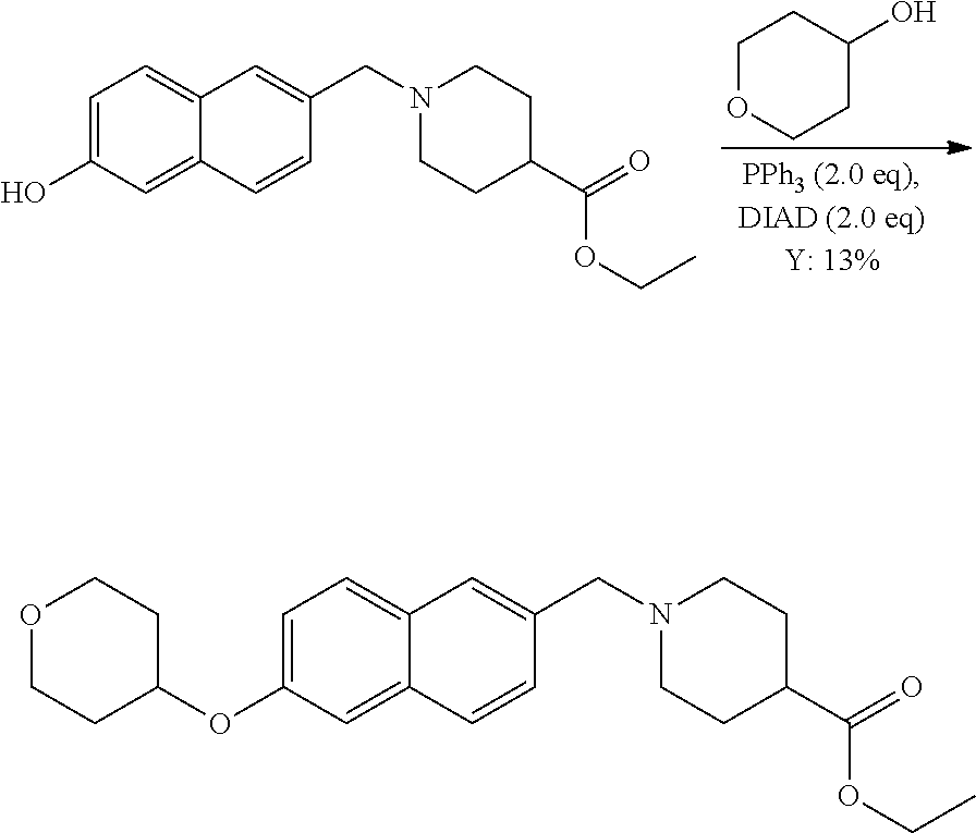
C1=C(O)C=C2C(=C1)C=C(CN1CCC(C(=O)OCC)CC1)C=C2.C1OCCC(O)C1.C1=C(OC2CCOCC2)C=C2C(=C1)C=C(CN1CCC(C(=O)OCC)CC1)C=C2
